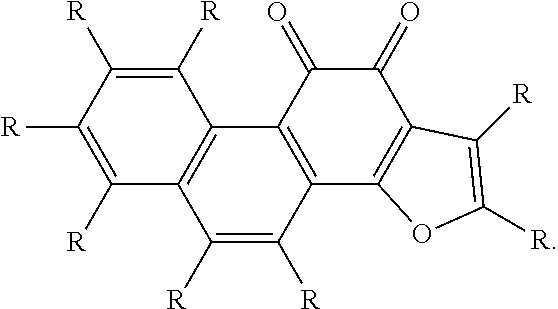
C1([R])=C([R])C([R])=C([R])C2=C1C1=C(C([R])=C2[R])C2=C(C(=O)C1=O)C([R])=C([R])O2
